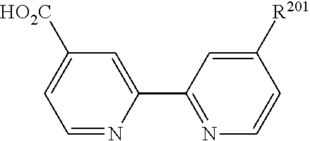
C1=NC(C2=NC=CC([R201])=C2)=CC([HO2C])=C1
